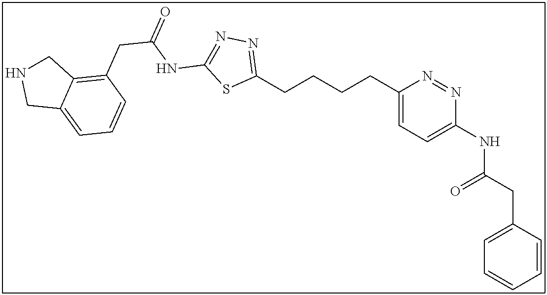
C1(CCCCC2=CC=C(NC(CC3=CC=CC=C3)=O)N=N2)=NN=C(NC(=O)CC2=C3C(=CC=C2)CNC3)S1
